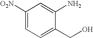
C1([O2N])=CC=C(CO)C(N)=C1
